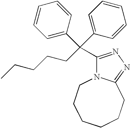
C1=C(C(C2=CC=CC=C2)(C2=NN=C3N2CCCCCC3)CCCCC)C=CC=C1
